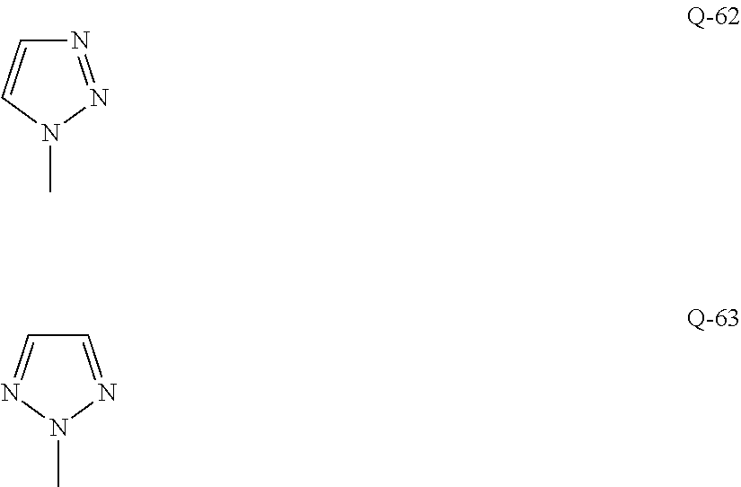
N1=NN(C)C=C1.C1=NN(C)N=C1
